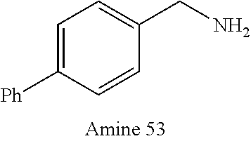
C1=CC(CN)=CC=C1[Ph]
